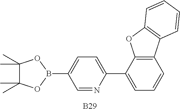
C1=NC(C2=CC=CC3=C2OC2=C3C=CC=C2)=CC=C1B1OC(C)(C)C(C)(C)O1.[B29]
